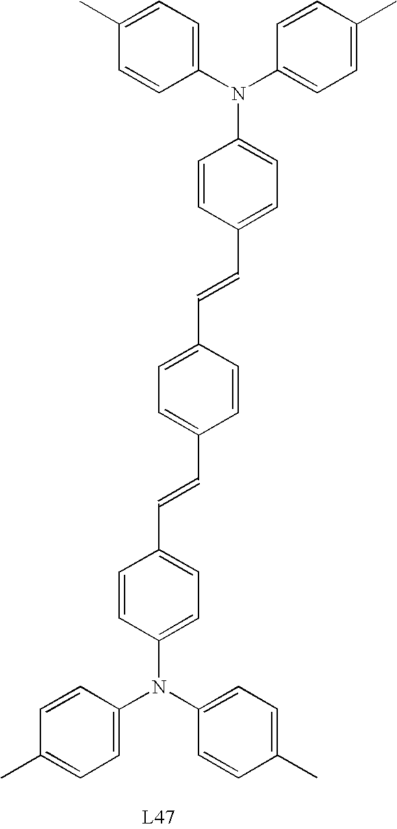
C1(N(C2=CC=C(C)C=C2)C2=CC=C(C=CC3=CC=C(C=CC4=CC=C(N(C5=CC=C(C)C=C5)C5=CC=C(C)C=C5)C=C4)C=C3)C=C2)=CC=C(C)C=C1
